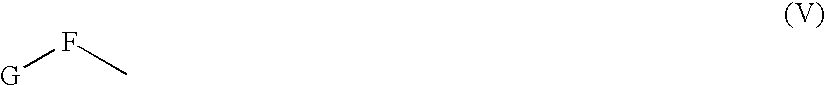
[G]FC
